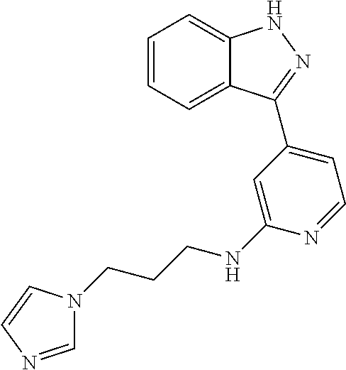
C1=CC=C2C(=C1)NN=C2C1=CC=NC(NCCCN2C=NC=C2)=C1
